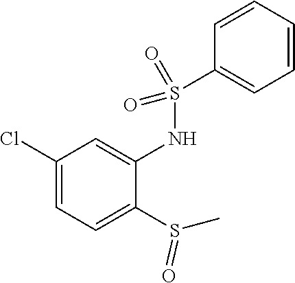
C1(Cl)=CC=C(S(C)=O)C(NS(C2=CC=CC=C2)(=O)=O)=C1
